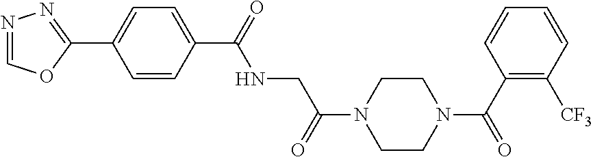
C1=C(C2=NN=CO2)C=CC(C(=O)NCC(N2CCN(C(C3=C([CF3])C=CC=C3)=O)CC2)=O)=C1
